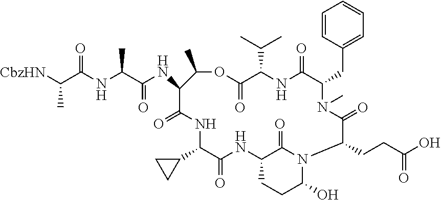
C1=CC(CC2N(C)C(=O)C(CCC(O)=O)N3C(O)CCC(NC(=O)C(C4CC4)NC(=O)C(NC(C(NC(C([CbzHN])C)=O)C)=O)C(C)OC(=O)C(C(C)C)NC2=O)C3=O)=CC=C1
